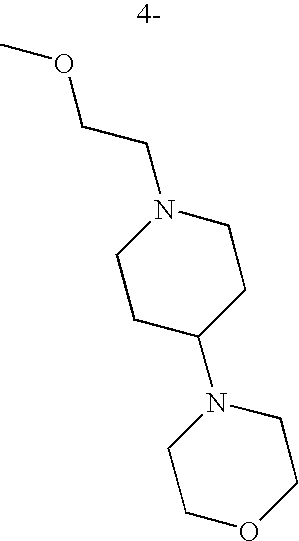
C1CC(N2CCOCC2)CCN1CCOC
